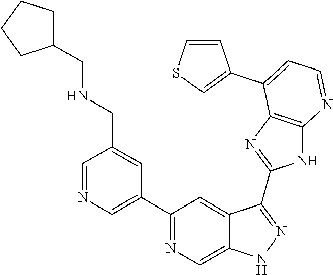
C1=NC=C(C2=NC=C3C(=C2)C(C2=NC4=C(N2)N=CC=C4C2=CSC=C2)=NN3)C=C1CNCC1CCCC1
